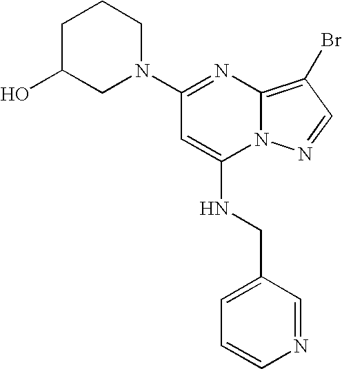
C1C(O)CN(C2=NC3=C(Br)C=NN3C(NCC3=CC=CN=C3)=C2)CC1
